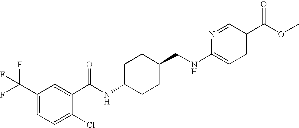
C1(C(F)(F)F)=CC=C(Cl)C(C(NC2CCC(CNC3=CC=C(C(OC)=O)C=N3)CC2)=O)=C1
